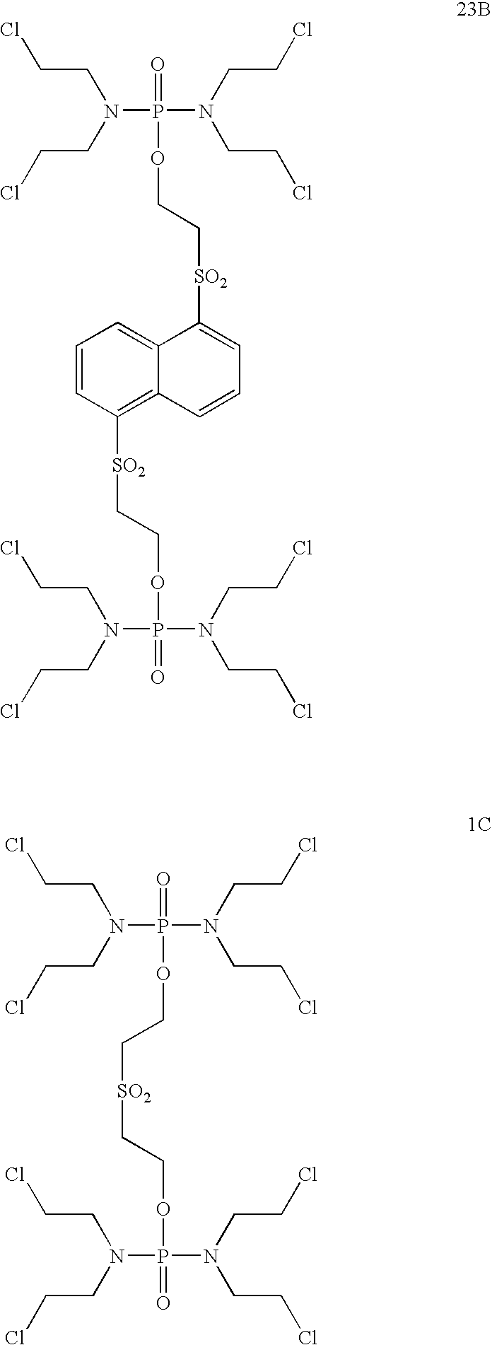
P(=O)(N(CCCl)CCCl)(N(CCCl)CCCl)OCC[SO2]CCOP(N(CCCl)CCCl)(N(CCCl)CCCl)=O.P(=O)(N(CCCl)CCCl)(N(CCCl)CCCl)OCC[SO2]C1=CC=CC2=C([SO2]CCOP(N(CCCl)CCCl)(N(CCCl)CCCl)=O)C=CC=C12
